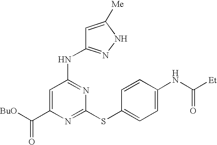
C1(C([BuO])=O)=CC(NC2=NNC([Me])=C2)=NC(SC2=CC=C(NC([Et])=O)C=C2)=N1
